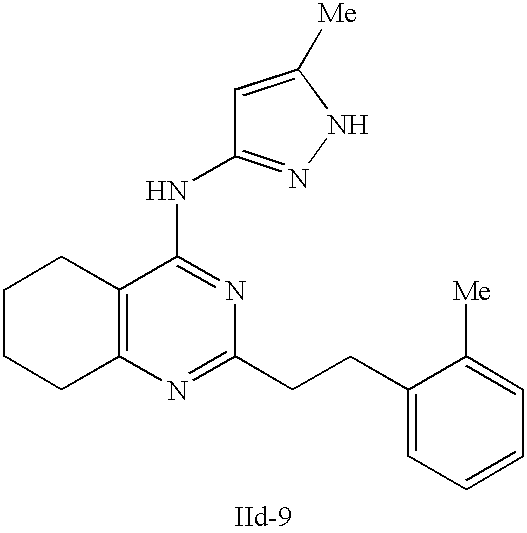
C12=C(N=C(CCC3=CC=CC=C3[Me])N=C1NC1=NNC([Me])=C1)CCCC2
